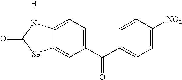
C12=CC(C(C3=CC=C([NO2])C=C3)=O)=CC=C1N([H])C(=O)[Se]2
